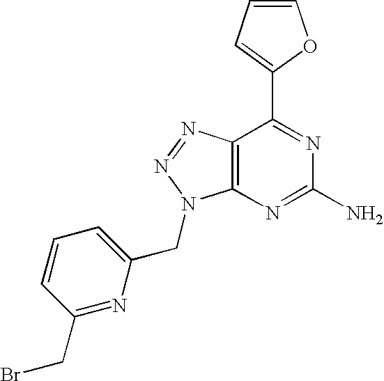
C1=CC=C(C2=NC(N)=NC3=C2N=NN3CC2=CC=CC(CBr)=N2)O1
